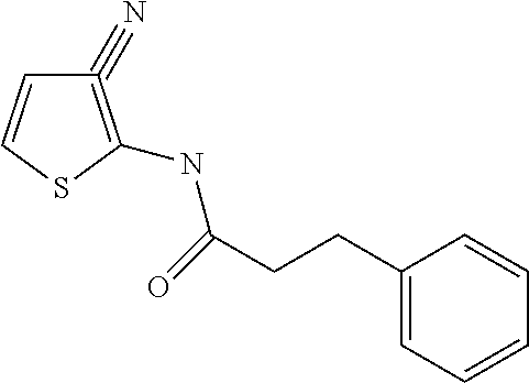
C1(#N)=C(NC(=O)CCC2=CC=CC=C2)SC=C1
